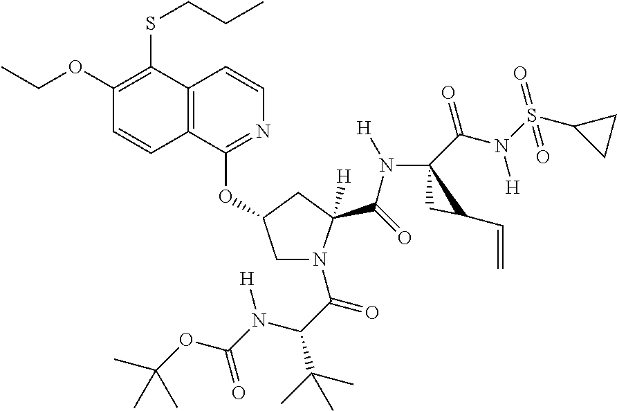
C12=C(C(OC3CN(C(C(C(C)(C)C)N(C(OC(C)(C)C)=O)[H])=O)C(C(=O)N([H])C4(C(N(S(C5CC5)(=O)=O)[H])=O)CC4C=C)([H])C3)=NC=C1)C=CC(OCC)=C2SCCC
